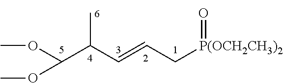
COC(OC)C(C=CC[P(OCH2CH3)2]=O)C
